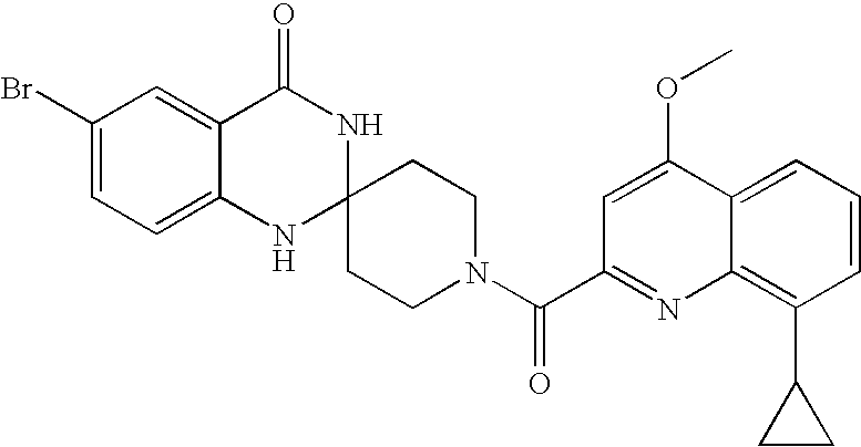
C1(Br)=CC=C2C(=C1)C(=O)NC1(N2)CCN(C(=O)C2=NC3=C(C4CC4)C=CC=C3C(OC)=C2)CC1
